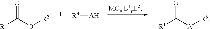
[R1]C(O[R2])=O.[R3][AH].[R1]C([A][R3])=O
